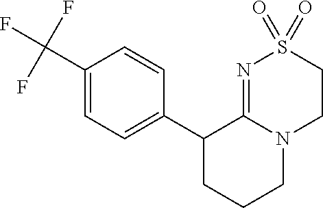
C1(C2CCCN3C2=NS(=O)(=O)CC3)=CC=C(C(F)(F)F)C=C1
